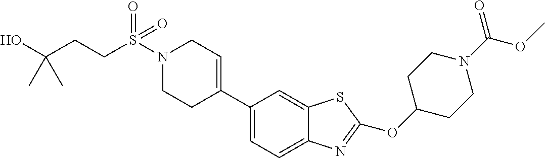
N1(S(=O)(=O)CCC(O)(C)C)CCC(C2=CC=C3C(=C2)SC(OC2CCN(C(=O)OC)CC2)=N3)=CC1
